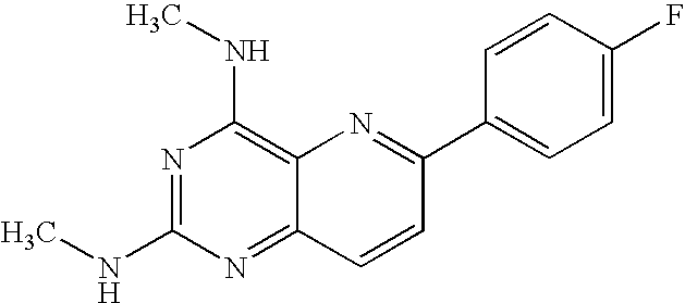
C12=C(NC)N=C(NC)N=C1C=CC(C1=CC=C(F)C=C1)=N2
